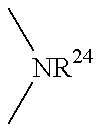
[NR24](C)C
